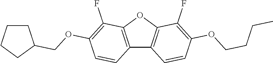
C12=C(OC3=C1C=CC(OCCCC)=C3F)C(F)=C(OCC1CCCC1)C=C2
